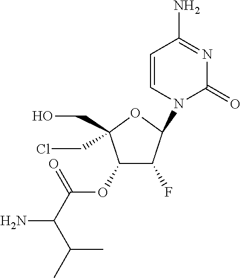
C1(OC(C(N)C(C)C)=O)C(F)C(N2C=CC(N)=NC2=O)OC1(CO)CCl
